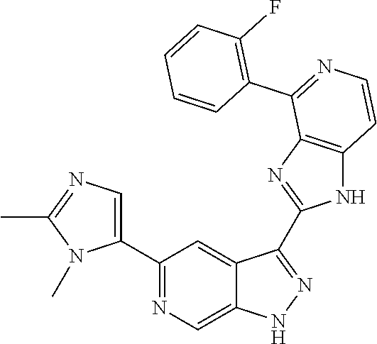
C1(C2=NC=C3C(=C2)C(C2=NC4=C(N2)C=CN=C4C2=C(F)C=CC=C2)=NN3)=CN=C(C)N1C
